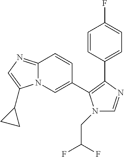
C12=NC=C(C3CC3)N1C=C(C1=C(C3=CC=C(F)C=C3)N=CN1CC(F)F)C=C2
